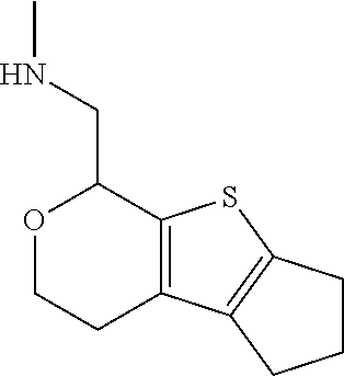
C12=C(SC3=C1CCC3)C(CNC)OCC2
